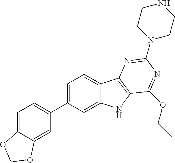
C1(C2=CC=C3C(=C2)OCO3)=CC=C2C(=C1)NC1=C2N=C(N2CCNCC2)N=C1OCC
